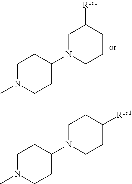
C1N(C2CCN(C)CC2)CCCC1[R1c1].C1N(C2CCN(C)CC2)CCC([R1c1])C1
